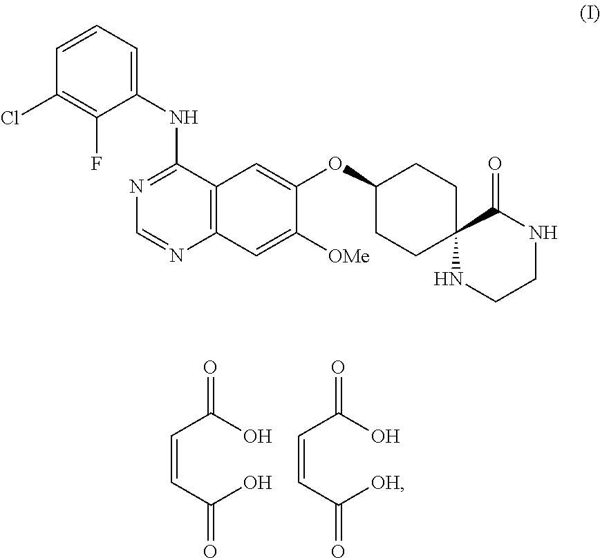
C(O)(C=CC(O)=O)=O.C([OH])(C=CC(O)=O)=O.C1(Cl)=C(F)C(NC2=NC=NC3=C2C=C(OC2CCC4(CC2)NCCNC4=O)C([OMe])=C3)=CC=C1
